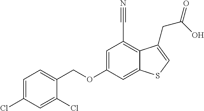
C1=C(Cl)C=C(Cl)C(COC2=CC(C#N)=C3C(=C2)SC=C3CC(=O)O)=C1
